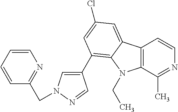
C12=C(C(C)=NC=C1)N(CC)C1=C(C3=CN(CC4=NC=CC=C4)N=C3)C=C(Cl)C=C21
